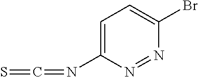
C1=C(N=C=S)N=NC(Br)=C1
